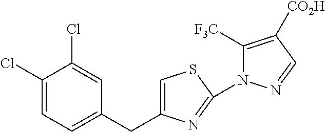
C1(Cl)=CC=C(CC2=CSC(N3C([F3C])=C([CO2H])C=N3)=N2)C=C1Cl
